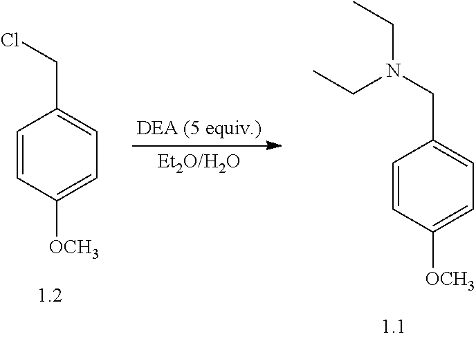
[Et2O/H2O].C1=CC([OCH3])=CC=C1CCl.C1=CC([OCH3])=CC=C1CN(CC)CC
